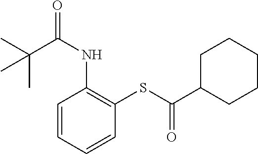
CC(C(NC1=C(SC(C2CCCCC2)=O)C=CC=C1)=O)(C)C
